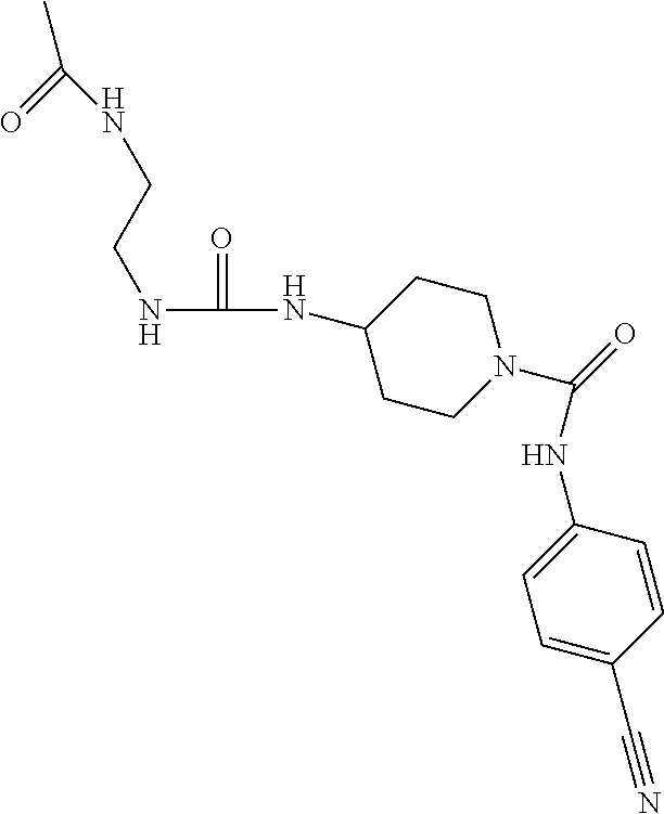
C1(NC(=O)NCCNC(=O)C)CCN(C(=O)NC2=CC=C(C#N)C=C2)CC1
